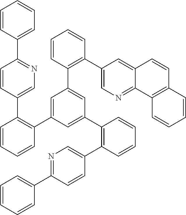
C1=CC(C2=NC=C(C3=C(C4=CC(C5=C(C6=CN=C7C(=C6)C=CC6=C7C=CC=C6)C=CC=C5)=CC(C5=C(C6=CN=C(C7=CC=CC=C7)C=C6)C=CC=C5)=C4)C=CC=C3)C=C2)=CC=C1
